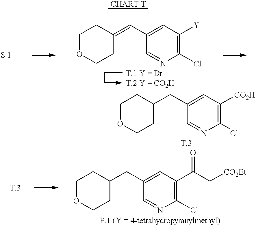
C1(C=C2CCOCC2)=CC([Y])=C(Cl)N=C1.C1(CC2CCOCC2)=CC([CO2H])=C(Cl)N=C1.C1(CC2CCOCC2)=CC(C(=O)C[CO2Et])=C(Cl)N=C1
